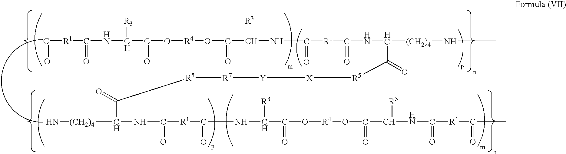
C(=O)[R1]C(=O)NC([R3])C(=O)O[R4]OC(C(NC([R1]C(=O)NC(C([R5][X][Y][R7][R5]C(C([(CH2)4]N)NC(=O)[R1]C(=O)NC([R3])C(=O)O[R4]OC(=O)C([R3])NC(=O)[R1]C(=O)C)=O)=O)[(CH2)4]NC)=O)[R3])=O
